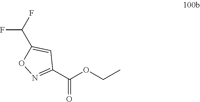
C(OC(C1=NOC(C(F)F)=C1)=O)C
